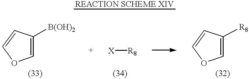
C1=C([B(OH)2])C=CO1.[X][R8].C1=C([R8])C=CO1
